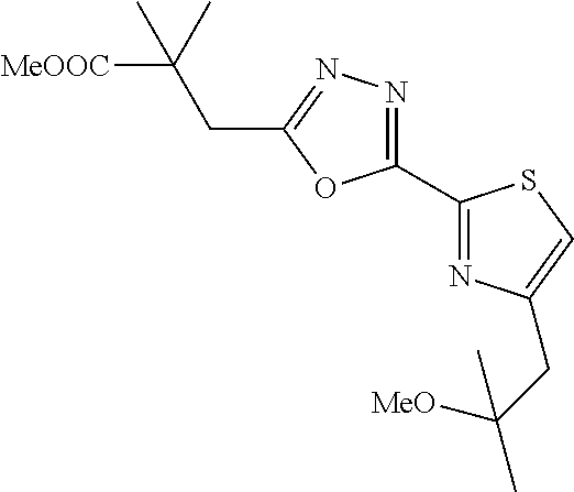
C1(C2=NC(CC([MeO])(C)C)=CS2)=NN=C(CC(C)([MeOOC])C)O1
